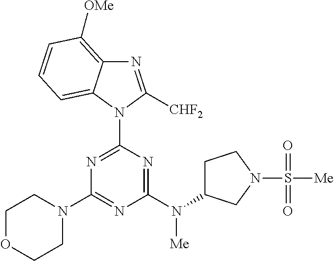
N1=C([CHF2])N(C2=NC(N3CCOCC3)=NC(N(C3CCN(S([Me])(=O)=O)C3)[Me])=N2)C2=CC=CC([OMe])=C12
